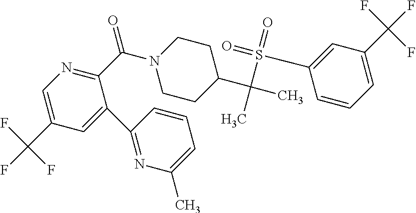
C1=C(C(F)(F)F)C=C(C2=NC(C)=CC=C2)C(C(N2CCC(C(C)(S(=O)(=O)C3=CC(C(F)(F)F)=CC=C3)C)CC2)=O)=N1
